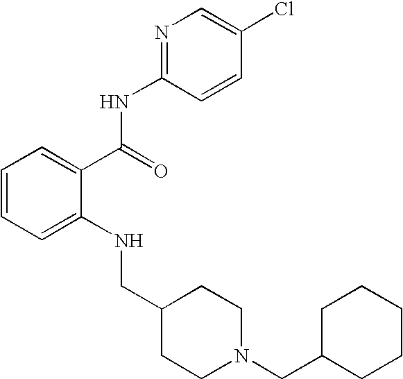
C1=CC=C(NCC2CCN(CC3CCCCC3)CC2)C(C(NC2=NC=C(Cl)C=C2)=O)=C1
